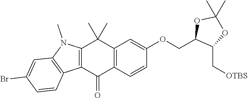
C12=C(C=CC(OCC3C(C[OTBS])OC(C)(C)O3)=C1)C(=O)C1=C(C2(C)C)N(C)C2=C1C=CC(Br)=C2
